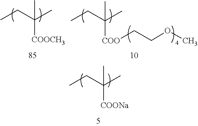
CCC(C)([COONa])C.CCC(C)([COOCH3])C.CCC(C)([COO]CCOC)C
